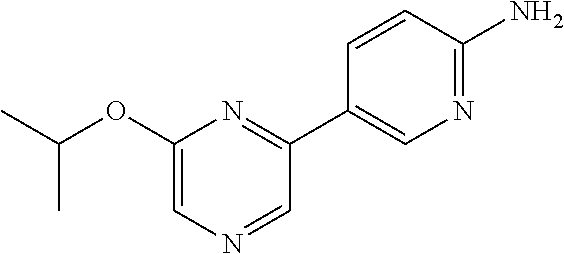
NC1=NC=C(C2=NC(OC(C)C)=CN=C2)C=C1
